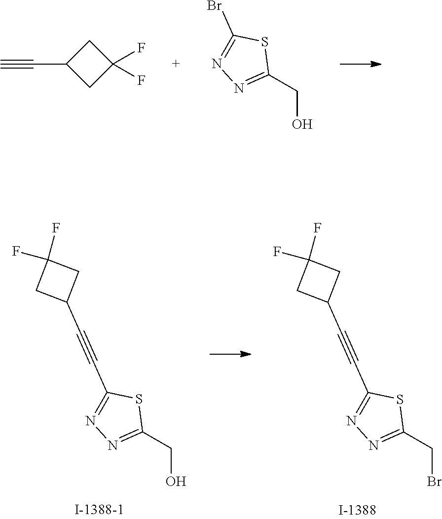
C1(C#C)CC(F)(F)C1.C1(CO)=NN=C(Br)S1.S1C(CO)=NN=C1C#CC1CC(F)(F)C1.S1C(CBr)=NN=C1C#CC1CC(F)(F)C1
